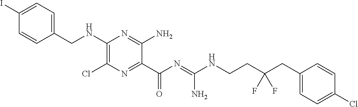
C1=C(I)C=CC(CNC2=C(Cl)N=C(C(N=C(NCCC(CC3=CC=C(Cl)C=C3)(F)F)N)=O)C(N)=N2)=C1
